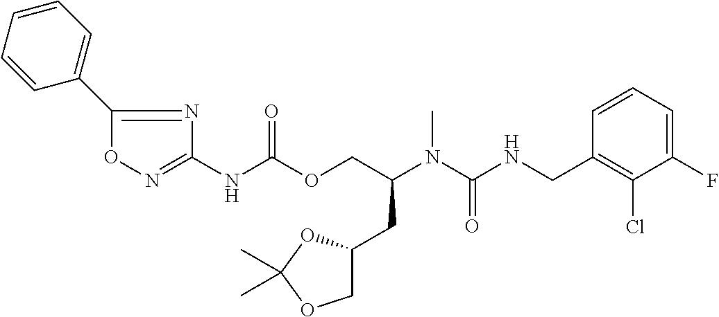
C1=CC(CNC(N(C(COC(NC2=NOC(C3=CC=CC=C3)=N2)=O)CC2COC(C)(C)O2)C)=O)=C(Cl)C(F)=C1
